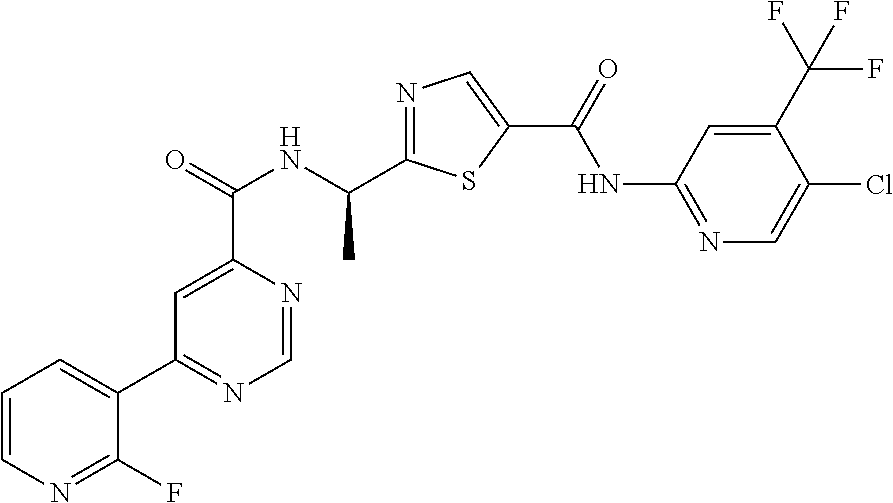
C1=C(C(=O)NC(C2=NC=C(C(=O)NC3=NC=C(Cl)C(C(F)(F)F)=C3)S2)C)N=CN=C1C1=CC=CN=C1F
